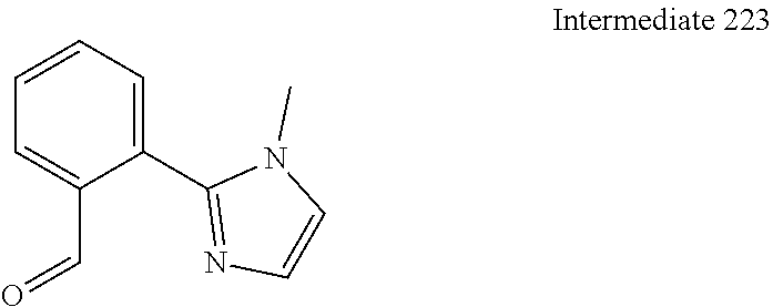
C1=C(C=O)C(C2=NC=CN2C)=CC=C1
